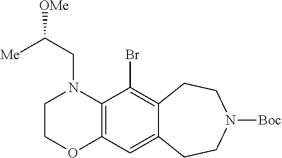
C1OC2=C(N(CC([OMe])[Me])C1)C(Br)=C1C(=C2)CCN([Boc])CC1
